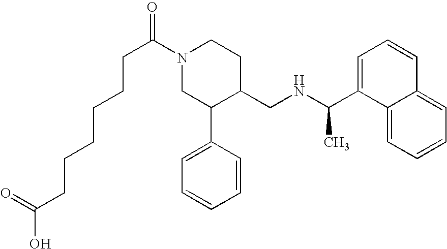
C(C(N1CC(C2=CC=CC=C2)C(CNC(C2=CC=CC3=CC=CC=C23)C)CC1)=O)CCCCCC(O)=O
